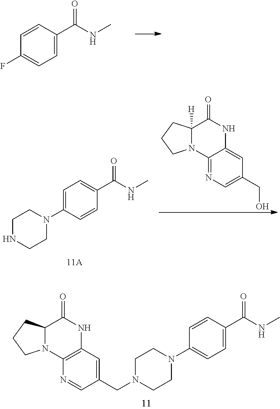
C1=CC(C(=O)NC)=CC=C1F.N1=C2C(=CC(CO)=C1)NC(=O)C1([H])N2CCC1.C1=CC(C(=O)NC)=CC=C1N1CCNCC1.N1=CC(CN2CCN(C3=CC=C(C(=O)NC)C=C3)CC2)=CC2=C1N1C(CCC1)C(=O)N2
